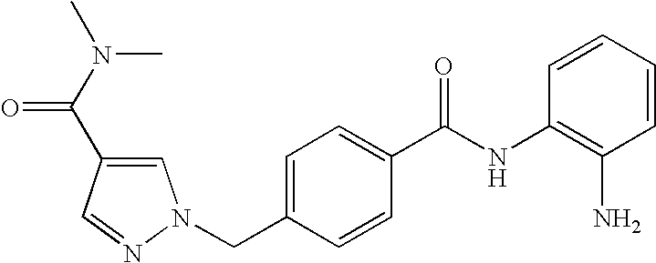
C1=CC=CC(NC(C2=CC=C(CN3C=C(C(N(C)C)=O)C=N3)C=C2)=O)=C1N
